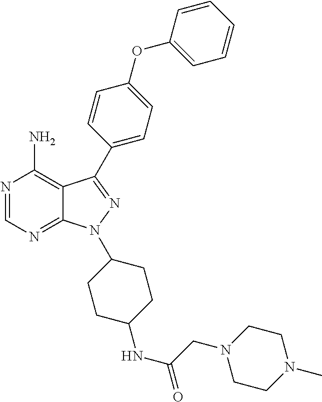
N1=CN=C2C(=C1N)C(C1=CC=C(OC3=CC=CC=C3)C=C1)=NN2C1CCC(NC(CN2CCN(C)CC2)=O)CC1
